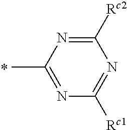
C1([Rc2])=NC(C)=NC([Rc1])=N1
